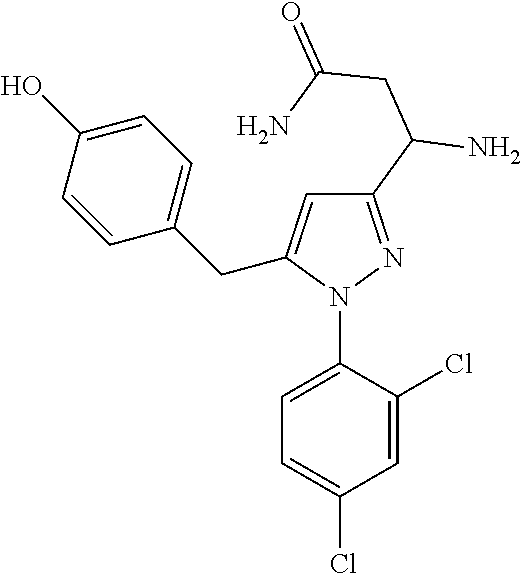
C1(C(N)CC(N)=O)=NN(C2=CC=C(Cl)C=C2Cl)C(CC2=CC=C(O)C=C2)=C1
